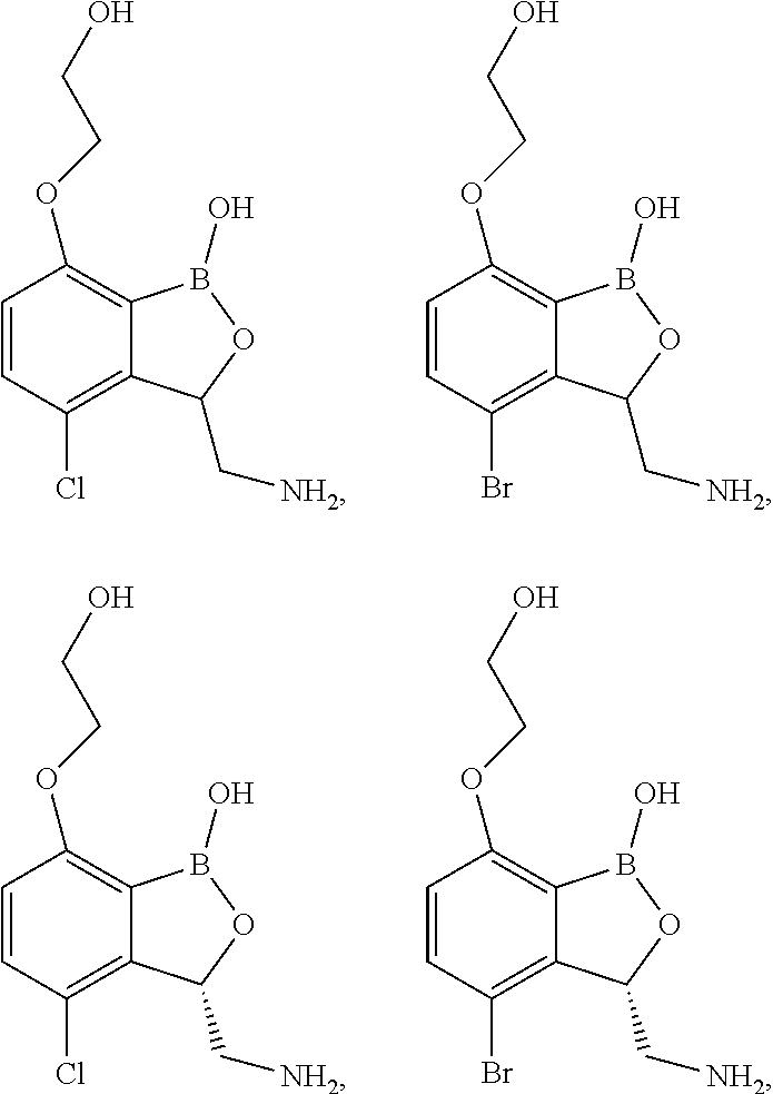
C1=CC(Cl)=C2C(=C1OCCO)B(O)OC2C[NH2].C1=CC(Br)=C2C(=C1OCCO)B(O)OC2C[NH2].C1=CC(Cl)=C2C(=C1OCCO)B(O)OC2C[NH2].C1=CC(Br)=C2C(=C1OCCO)B(O)OC2C[NH2]
